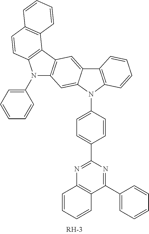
C1(C2=CC=C(N3C4=C(C5=CC6=C(C=C35)N(C3=CC=CC=C3)C3=C6C5=C(C=C3)C=CC=C5)C=CC=C4)C=C2)=NC2=C(C(C3=CC=CC=C3)=N1)C=CC=C2
